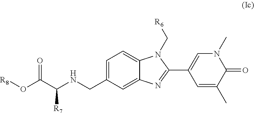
C1=C(CNC([R7])C(=O)O[R8])C=C2C(=C1)N(C[R6])C(C1=CN(C)C(=O)C(C)=C1)=N2
